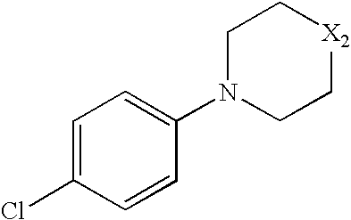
C1=C(Cl)C=CC(N2CC[X2]CC2)=C1
